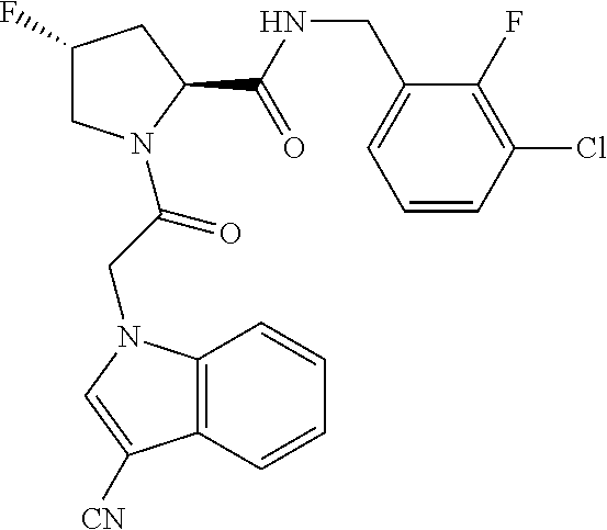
C1(F)CN(C(CN2C3=C(C=CC=C3)C([CN])=C2)=O)C(C(NCC2=CC=CC(Cl)=C2F)=O)C1
